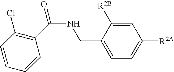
C1=C([R2B])C(CNC(C2=C(Cl)C=CC=C2)=O)=CC=C1[R2A]
